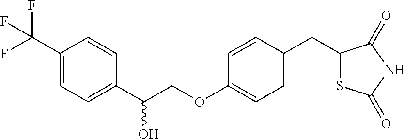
C1(C(F)(F)F)=CC=C(C(COC2=CC=C(CC3SC(=O)NC3=O)C=C2)O)C=C1
